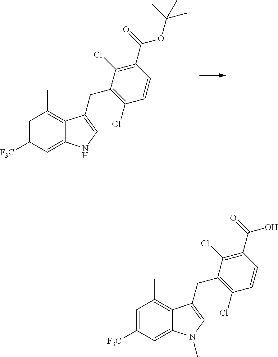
C1=C([F3C])C=C2C(=C1C)C(CC1=C(Cl)C=CC(C(=O)O)=C1Cl)=CN2C.C1=C([F3C])C=C2C(=C1C)C(CC1=C(Cl)C=CC(C(=O)OC(C)(C)C)=C1Cl)=CN2
